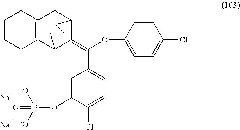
[Na].[Na].C1CCC2=C(C1)CC1C(=C(OC3=CC=C(Cl)C=C3)C3=CC=C(Cl)C(OP(=O)([-O])[-O])=C3)C2CCC1
